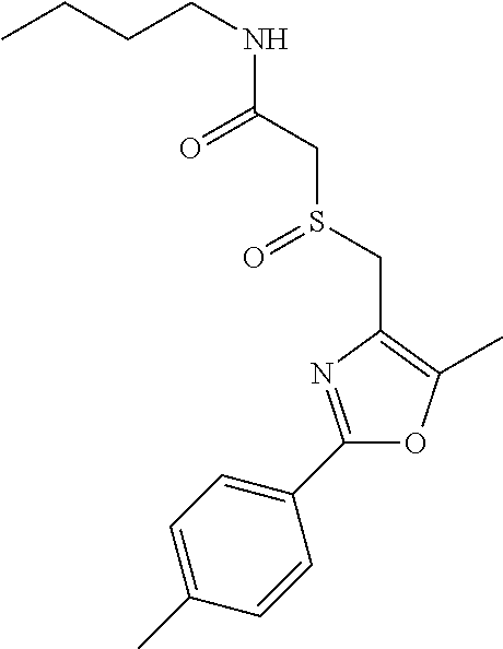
C(CNC(CS(CC1=C(C)OC(C2=CC=C(C)C=C2)=N1)=O)=O)CC
